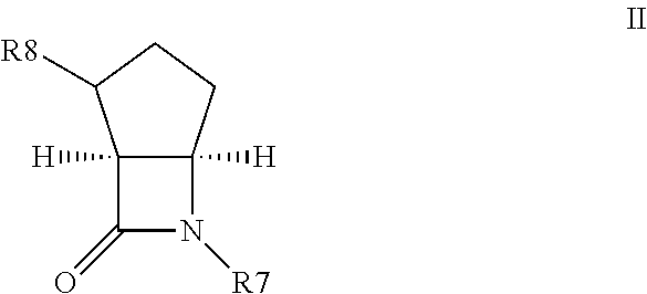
C12([H])C([H])(CCC1[R8])N([R7])C2=O
